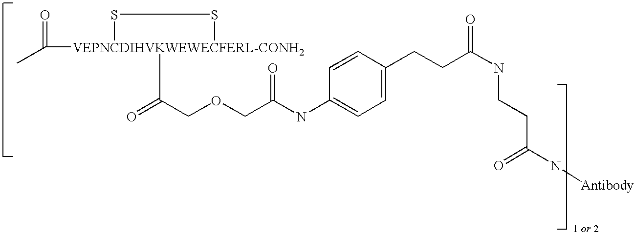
CC([VEPNCDIHVKWEWECFERL-CONH2]1(C(=O)COCC(NC2=CC=C(CCC(NCCC(N[Antibody])=O)=O)C=C2)=O)SS1)=O
